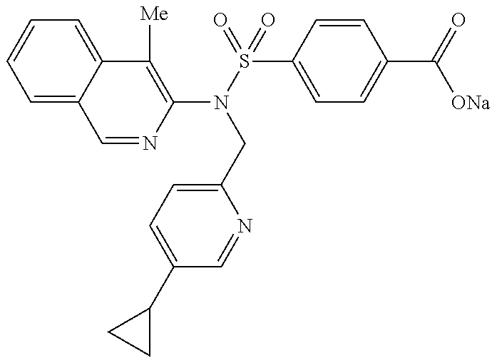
C1=NC(N(S(=O)(=O)C2=CC=C(C(=O)[ONa])C=C2)CC2=CC=C(C3CC3)C=N2)=C([Me])C2=CC=CC=C12
